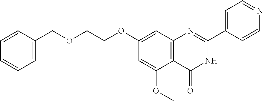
C1=CC=C(COCCOC2=CC3=C(C(OC)=C2)C(=O)NC(C2=CC=NC=C2)=N3)C=C1
